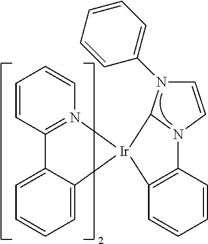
C1=CC2=N(C=C1)[Ir]1(C3=CC=CC=C23)C2=C(C=CC=C2)N2C=CN(C3=CC=CC=C3)C21
